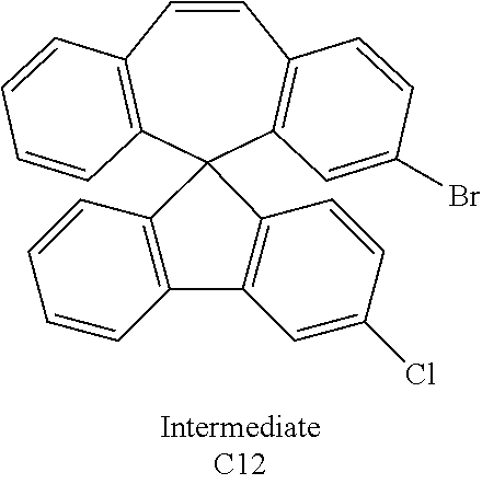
C1=CC2=C(C=C(Br)C=C2)C2(C3=C1C=CC=C3)C1=C(C3=C2C=CC=C3)C=C(Cl)C=C1
